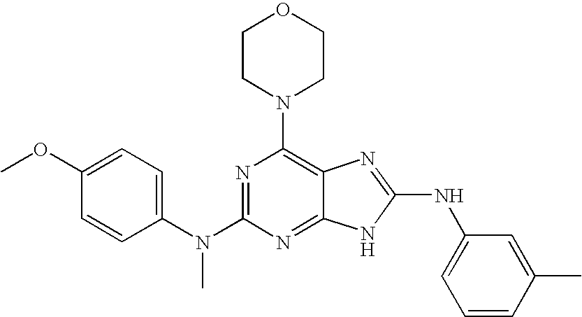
N1=C(N(C2=CC=C(OC)C=C2)C)N=C2C(=C1N1CCOCC1)N=C(NC1=CC=CC(C)=C1)N2
